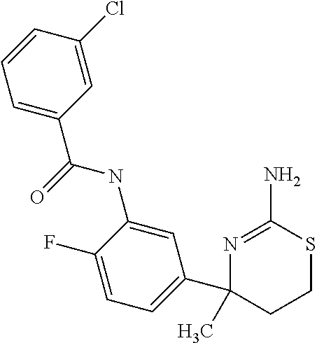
CC1(C2=CC=C(F)C(NC(C3=CC=CC(Cl)=C3)=O)=C2)N=C(N)SCC1
